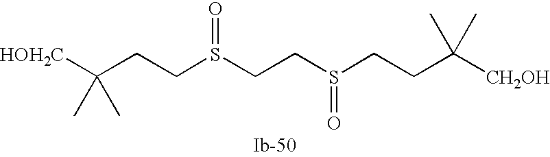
[HOH2C]C(CCS(CCS(CCC([CH2OH])(C)C)=O)=O)(C)C
